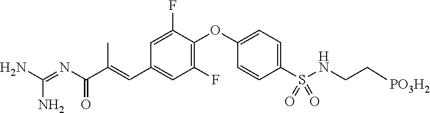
C1(C=C(C)C(N=C(N)N)=O)=CC(F)=C(OC2=CC=C(S(NCC[PO3H2])(=O)=O)C=C2)C(F)=C1
